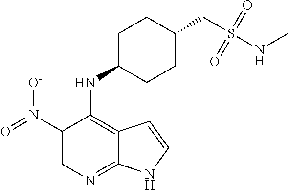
C1([N+](=O)[O-])=CN=C2C(=C1NC1CCC(CS(NC)(=O)=O)CC1)C=CN2
